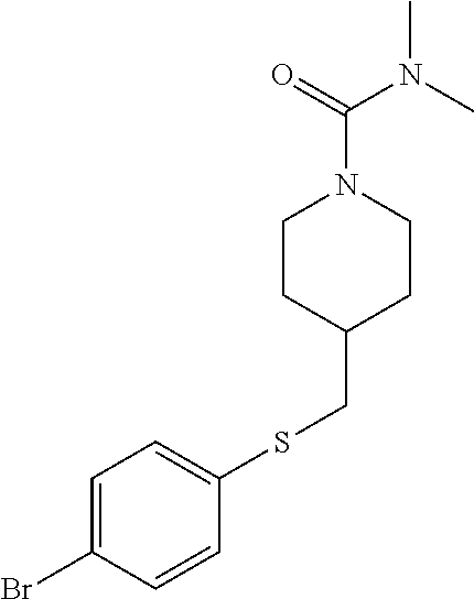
C1CC(CSC2=CC=C(Br)C=C2)CCN1C(N(C)C)=O
